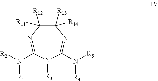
C1([R14])([R13])C([R12])([R11])N=C(N([R1])[R2])N([R3])C(N([R4])[R5])=N1
